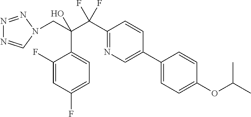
C1(C(C(CN2C=NN=N2)(O)C2=CC=C(F)C=C2F)(F)F)=NC=C(C2=CC=C(OC(C)C)C=C2)C=C1
